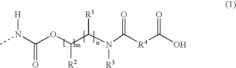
CN([H])C(OC([R2])C(N([R3])C([R4]C(O)=O)=O)[R1])=O
